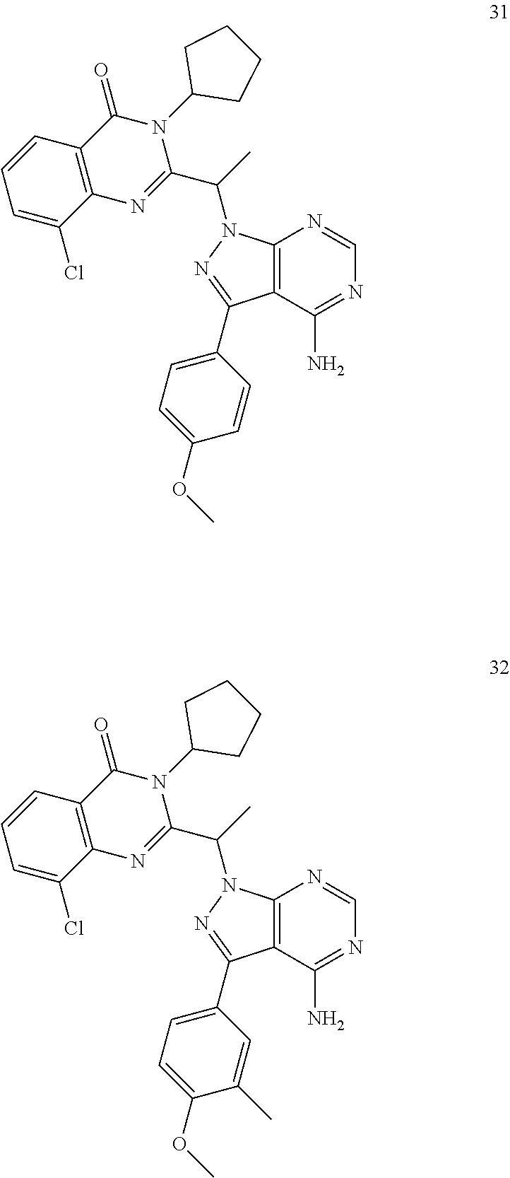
C12=C(C(N)=NC=N1)C(C1=CC=C(OC)C(C)=C1)=NN2C(C)C1=NC2=C(C(=O)N1C1CCCC1)C=CC=C2Cl.C12=C(C(N)=NC=N1)C(C1=CC=C(OC)C=C1)=NN2C(C)C1=NC2=C(C(=O)N1C1CCCC1)C=CC=C2Cl
